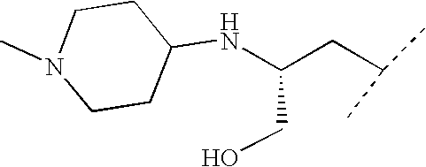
N(C(CC(C)C)CO)C1CCN(C)CC1
